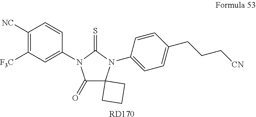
C1([NC])=C([F3C])C=C(N2C(=O)C3(N(C4=CC=C(CCC[CN])C=C4)C2=S)CCC3)C=C1.[RD170]
